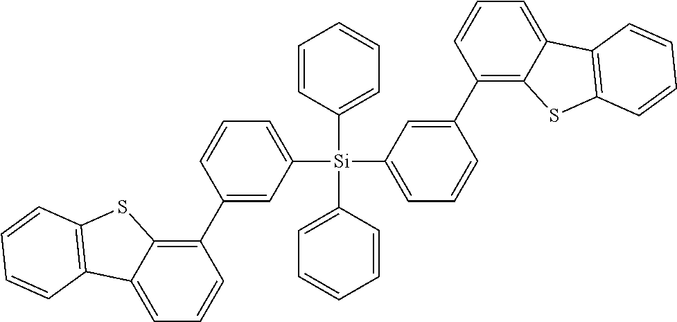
C1=CC=C([Si](C2=CC=CC=C2)(C2=CC=CC(C3=C4C(=CC=C3)C3=C(S4)C=CC=C3)=C2)C2=CC=CC=C2)C=C1C1=C2C(=CC=C1)C1=C(S2)C=CC=C1
